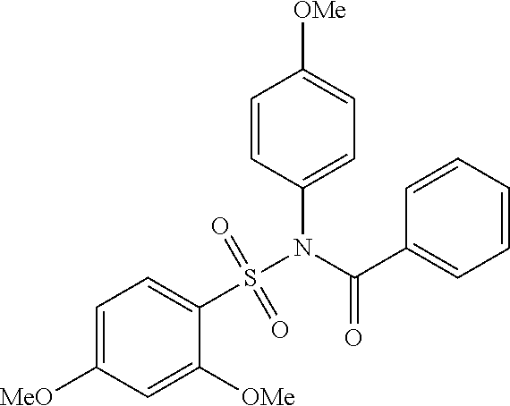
C1=C([MeO])C=C([OMe])C(S(N(C(C2=CC=CC=C2)=O)C2=CC=C([OMe])C=C2)(=O)=O)=C1
